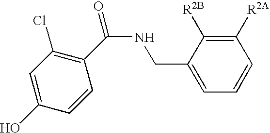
C1(O)=CC(Cl)=C(C(NCC2=CC=CC([R2A])=C2[R2B])=O)C=C1
